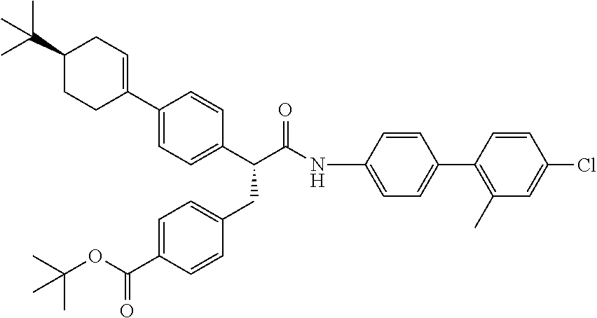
C1(C(C(NC2=CC=C(C3=C(C)C=C(Cl)C=C3)C=C2)=O)CC2=CC=C(C(OC(C)(C)C)=O)C=C2)=CC=C(C2=CCC(C(C)(C)C)CC2)C=C1
